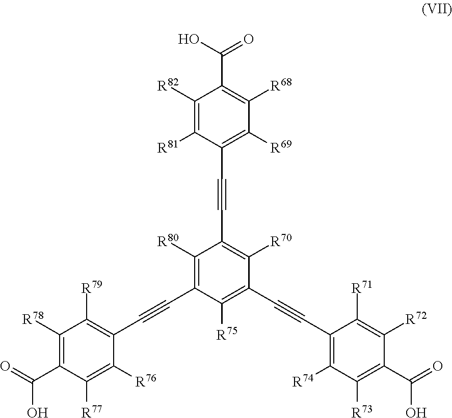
C1([R82])=C([R81])C(C#CC2=C([R70])C(C#CC3=C([R74])C([R73])=C(C(=O)O)C([R72])=C3[R71])=C([R75])C(C#CC3=C([R79])C([R78])=C(C(=O)O)C([R77])=C3[R76])=C2[R80])=C([R69])C([R68])=C1C(O)=O
